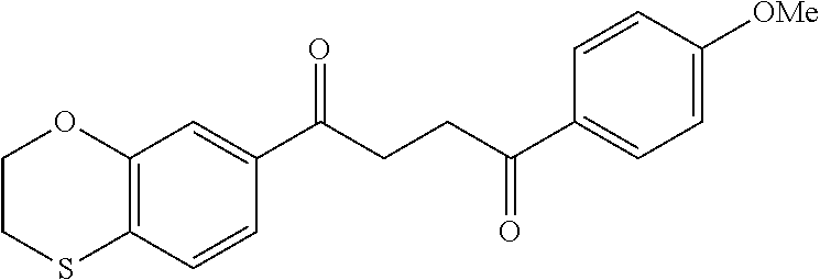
C12=C(C=CC(C(CCC(C3=CC=C([OMe])C=C3)=O)=O)=C1)SCCO2
